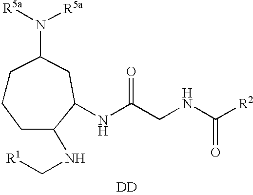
[DD].N(C(CNC([R2])=O)=O)C1C(NC[R1])CCCC(N([R5a])[R5a])C1
